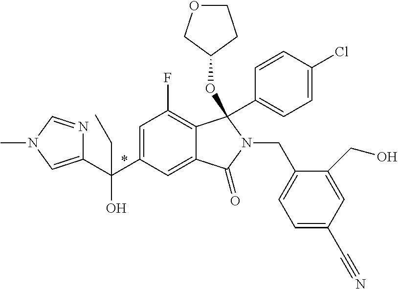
C1=C(C(C2=CN(C)C=N2)(O)CC)C=C2C(=C1F)C(C1=CC=C(Cl)C=C1)(OC1COCC1)N(CC1=CC=C(C#N)C=C1CO)C2=O
